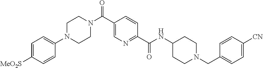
C1CN(C(C2=CN=C(C(=O)NC3CCN(CC4=CC=C([CN])C=C4)CC3)C=C2)=O)CCN1C1=CC=C([MeO2S])C=C1
